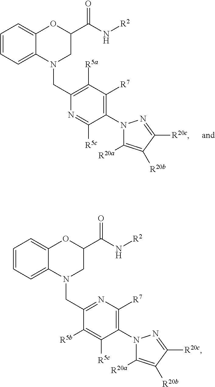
C1=CC=C2C(=C1)OC(C(N[R2])=O)CN2CC1=C([R5a])C([R7])=C(N2C([R20a])=C([R20b])C([R20c])=N2)C([R5c])=N1.C1=CC=C2C(=C1)OC(C(N[R2])=O)CN2CC1=NC([R7])=C(N2C([R20a])=C([R20b])C([R20c])=N2)C([R5c])=C1[R5b]
